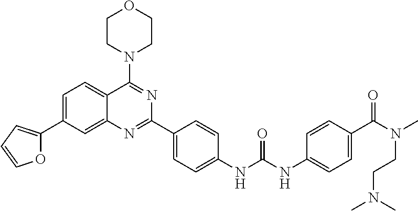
C1=C(C2=CC=CO2)C=C2C(=C1)C(N1CCOCC1)=NC(C1=CC=C(NC(NC3=CC=C(C(N(CCN(C)C)C)=O)C=C3)=O)C=C1)=N2
